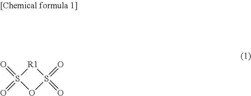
S1(=O)(=O)[R1]S(=O)(=O)O1
